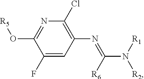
N1=C(O[R5])C(F)=CC(N=C(N([R1])[R2])[R6])=C1Cl
